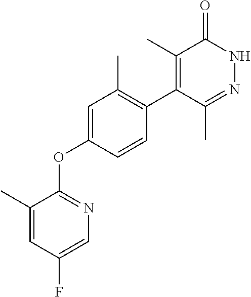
C1=C(OC2=NC=C(F)C=C2C)C=CC(C2=C(C)C(=O)NN=C2C)=C1C
